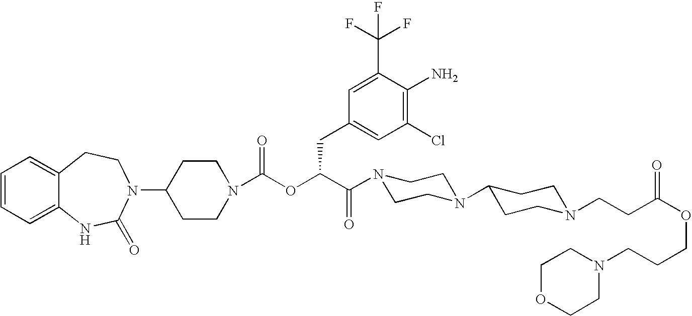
C12=CC=CC=C1NC(=O)N(C1CCN(C(OC(C(=O)N3CCN(C4CCN(CCC(OCCCN5CCOCC5)=O)CC4)CC3)CC3=CC(Cl)=C(N)C(C(F)(F)F)=C3)=O)CC1)CC2
